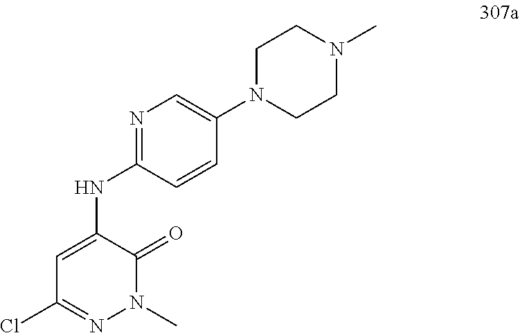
C1=C(NC2=NC=C(N3CCN(C)CC3)C=C2)C(=O)N(C)N=C1Cl
